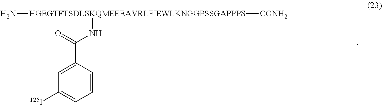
[HGEGTFTSDLSKQMEEEAVRLFIEWLKNGGPSSGAPPPS](N)([CONH2])NC(C1=CC([125I])=CC=C1)=O
